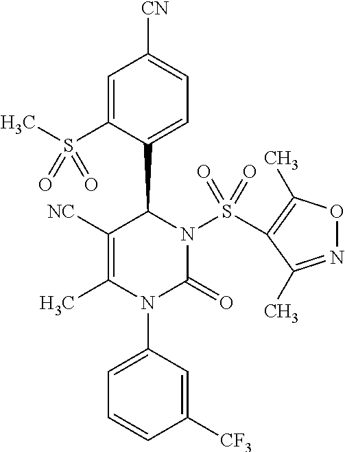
C1([NC])=C(C)N(C2=CC=CC([CF3])=C2)C(=O)N(S(=O)(=O)C2=C(C)ON=C2C)C1C1=CC=C([CN])C=C1S(C)(=O)=O
